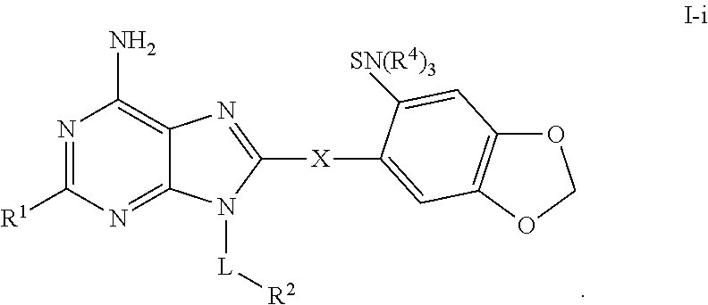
N1=C([R1])N=C2C(=C1N)N=C([X]C1=CC3=C(OCO3)C=C1[SN(R4)3])N2[L][R2]
